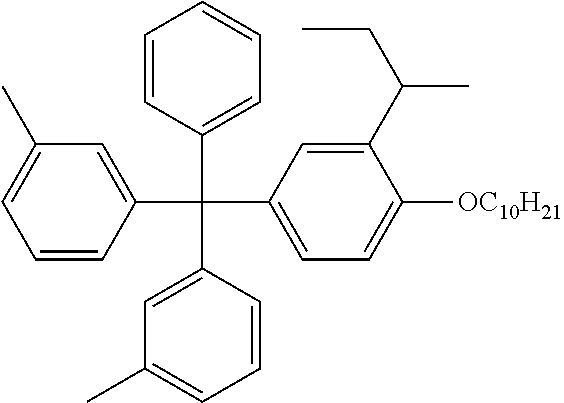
C1=CC(C(C2=CC(C)=CC=C2)(C2=CC=C([OC10H21])C(C(CC)C)=C2)C2=CC(C)=CC=C2)=CC=C1
